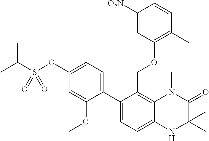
C12=C(COC3=C(C)C=CC([O2N])=C3)C(C3=CC=C(OS(C(C)C)(=O)=O)C=C3OC)=CC=C1NC(C)(C)C(=O)N2C
